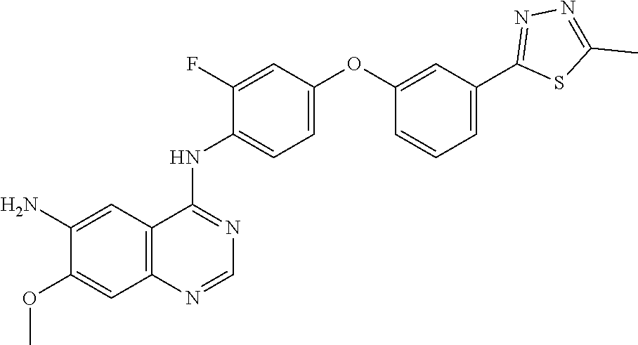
NC1=CC2=C(C=C1OC)N=CN=C2NC1=CC=C(OC2=CC(C3=NN=C(C)S3)=CC=C2)C=C1F
